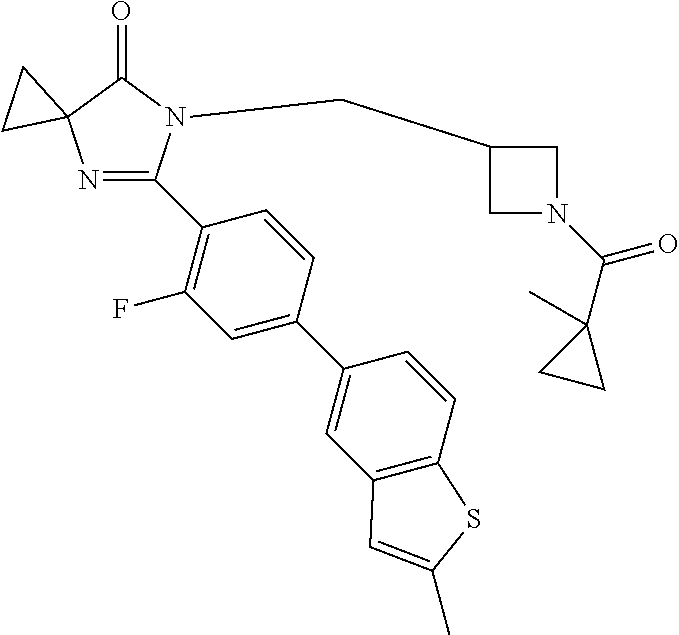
N1=C(C2=C(F)C=C(C3=CC4=C(C=C3)SC(C)=C4)C=C2)N(CC2CN(C(C3(C)CC3)=O)C2)C(=O)C12CC2
